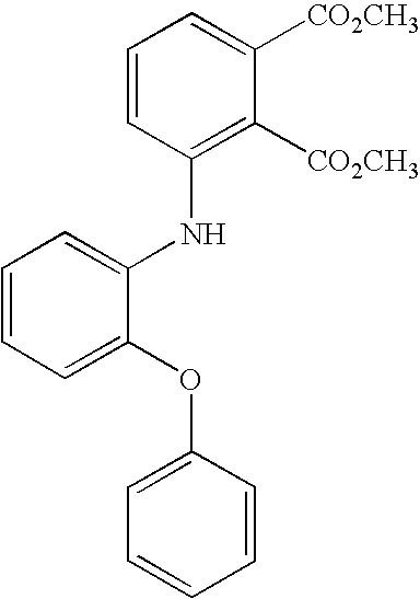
C1=CC(NC2=CC=CC=C2OC2=CC=CC=C2)=C([CO2CH3])C([CO2CH3])=C1
